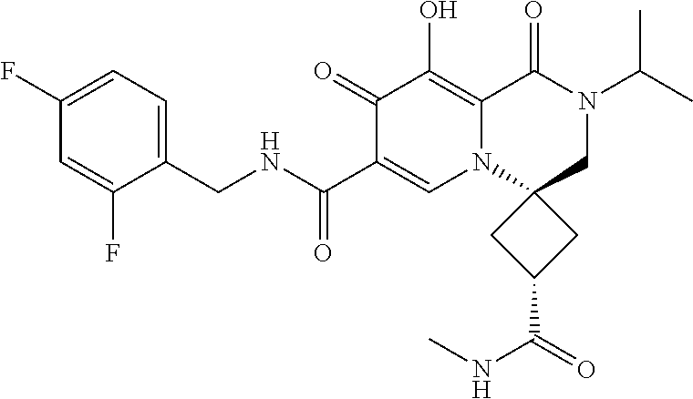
C1(CNC(=O)C2=CN3C(=C(O)C2=O)C(=O)N(C(C)C)CC32CC(C(NC)=O)C2)=CC=C(F)C=C1F
